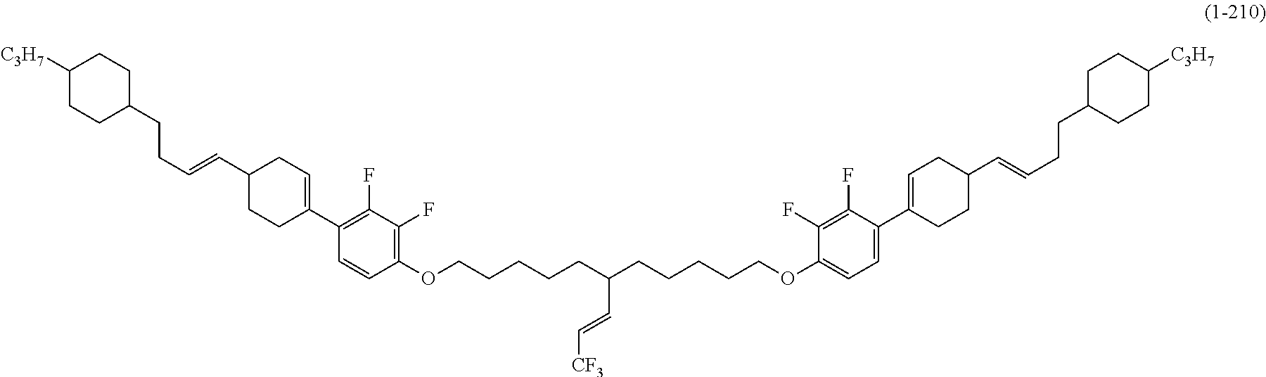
C1(C2=C(F)C(F)=C(OCCCCCC(CCCCCOC3=CC=C(C4=CCC(C=CCCC5CCC([C3H7])CC5)CC4)C(F)=C3F)C=C[CF3])C=C2)=CCC(C=CCCC2CCC([C3H7])CC2)CC1
